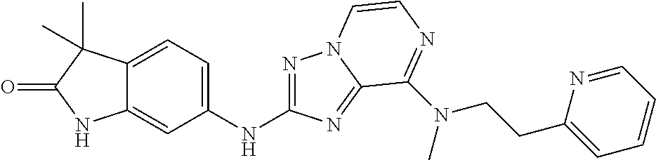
C12=CC(NC3=NN4C(=N3)C(N(CCC3=CC=CC=N3)C)=NC=C4)=CC=C1C(C)(C)C(=O)N2
